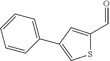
C(C1=CC(C2=CC=CC=C2)=CS1)=O
